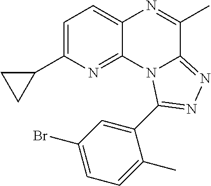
C1=C(C2CC2)N=C2C(=C1)N=C(C)C1=NN=C(C3=CC(Br)=CC=C3C)N21
